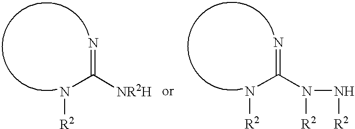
N(C([NR2H])=N)[R2].N(C(N([R2])N[R2])=N)[R2]
